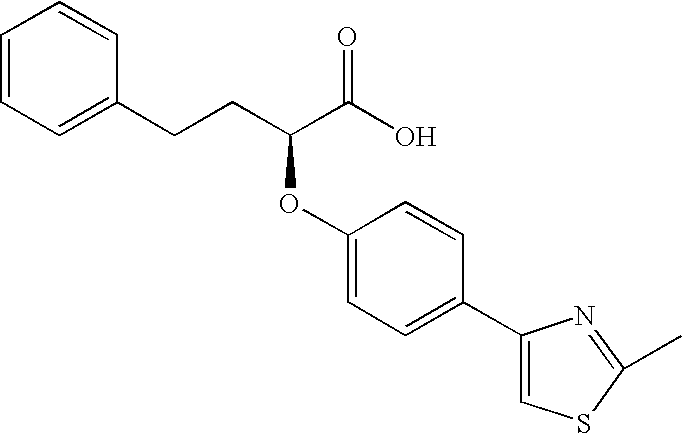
C1=CC=C(CCC(C(O)=O)OC2=CC=C(C3=CSC(C)=N3)C=C2)C=C1
